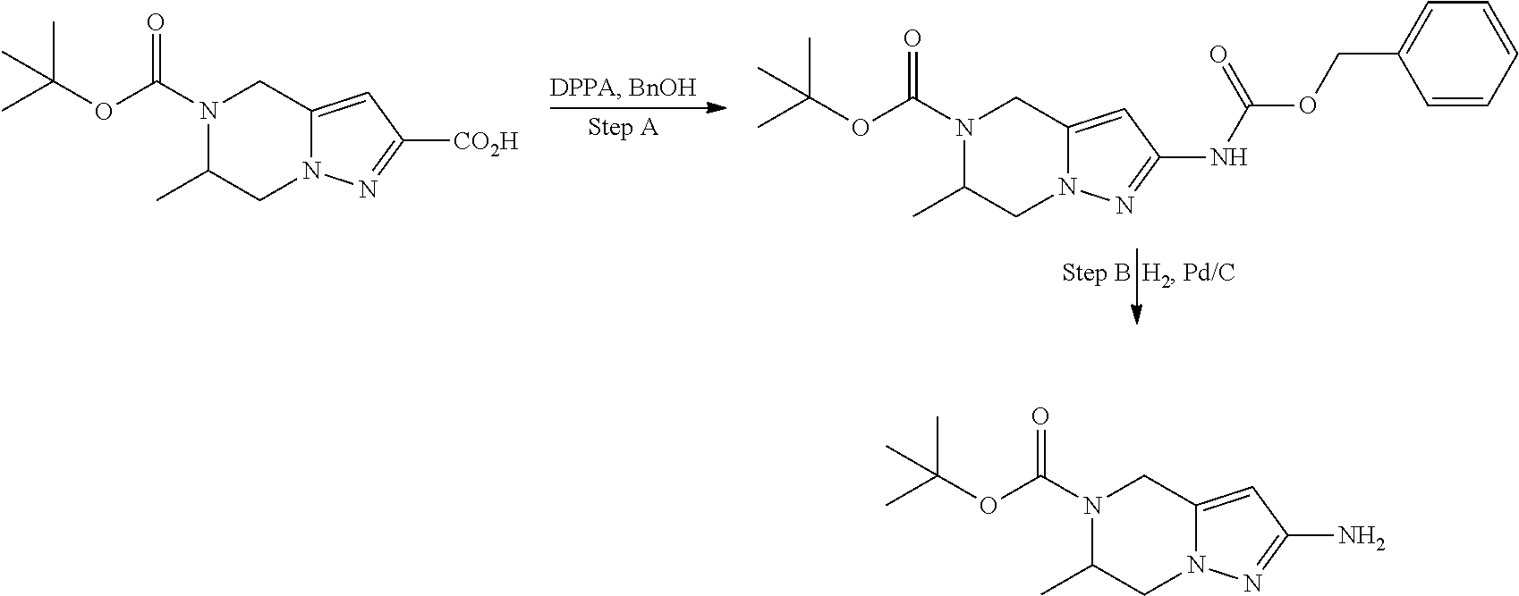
N1(C(=O)OC(C)(C)C)C(C)CN2C(=CC([CO2H])=N2)C1.N1(C(=O)OC(C)(C)C)C(C)CN2C(=CC(NC(=O)OCC3=CC=CC=C3)=N2)C1.N1(C(=O)OC(C)(C)C)C(C)CN2C(=CC(N)=N2)C1
